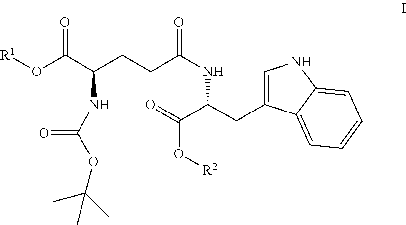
C1=C(CC(C(=O)O[R2])NC(CCC(C(O[R1])=O)NC(OC(C)(C)C)=O)=O)C2=CC=CC=C2N1
